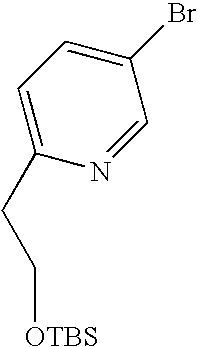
C1(Br)=CC=C(CC[OTBS])N=C1
